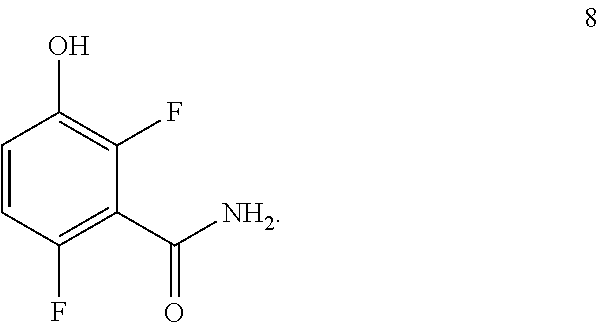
OC1=C(F)C(C([NH2])=O)=C(F)C=C1
